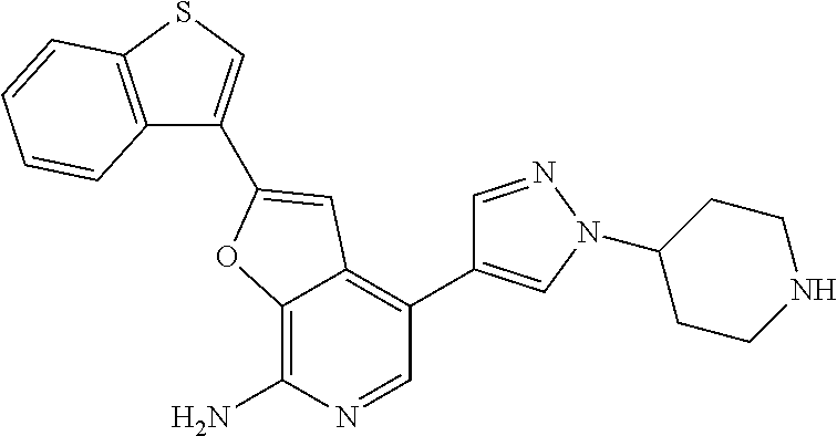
C12=C(N)N=CC(C3=CN(C4CCNCC4)N=C3)=C1C=C(C1=CSC3=C1C=CC=C3)O2
